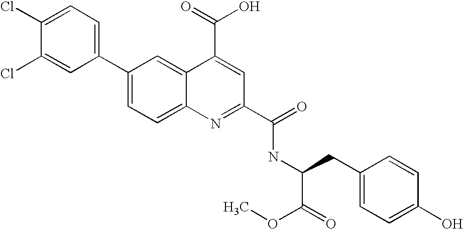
C1=C(Cl)C(Cl)=CC(C2=CC=C3C(=C2)C(C(O)=O)=CC(C(NC(CC2=CC=C(O)C=C2)C(OC)=O)=O)=N3)=C1
